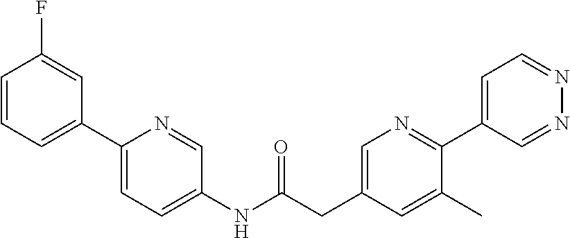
C1=CC=C(C2=CC=C(NC(CC3=CN=C(C4=CC=NN=C4)C(C)=C3)=O)C=N2)C=C1F
